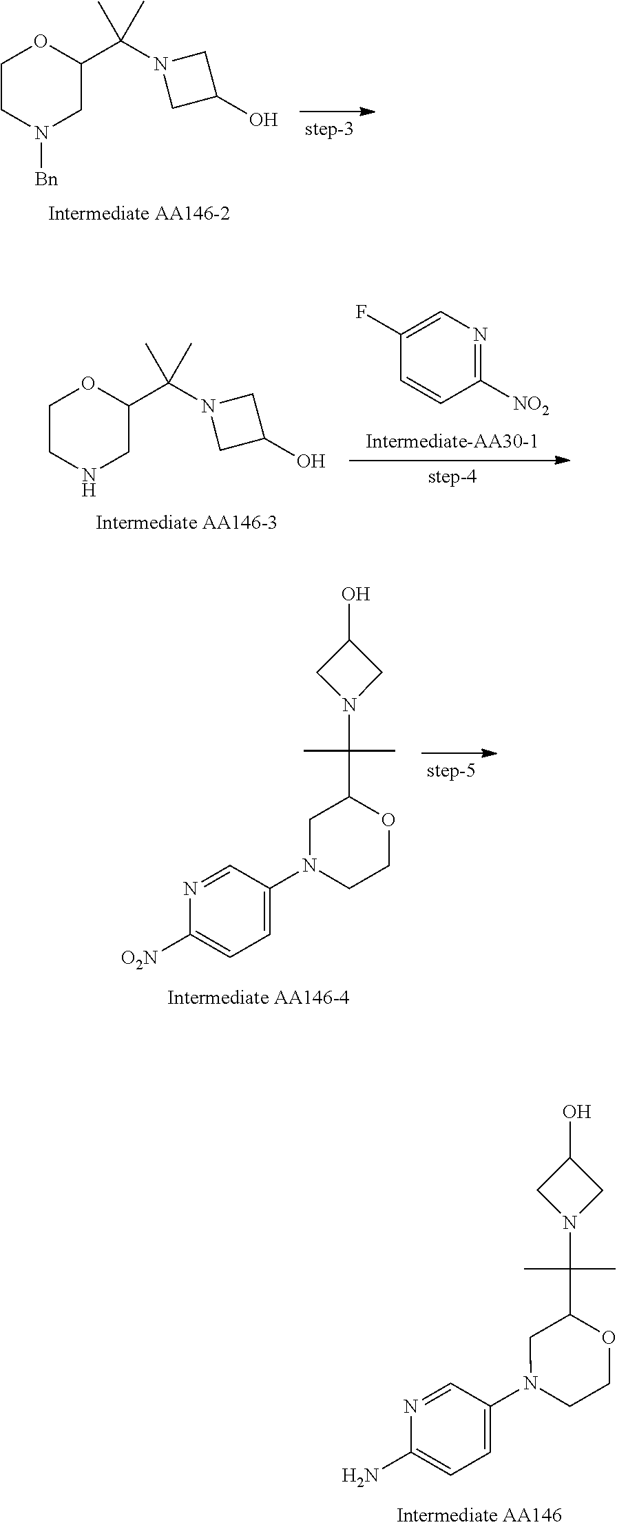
C1CN([Bn])CC(C(N2CC(O)C2)(C)C)O1.C1(F)=CN=C([NO2])C=C1.C1CNCC(C(N2CC(O)C2)(C)C)O1.C1([O2N])=CC=C(N2CCOC(C(C)(N3CC(O)C3)C)C2)C=N1.C1(N)=CC=C(N2CCOC(C(C)(N3CC(O)C3)C)C2)C=N1
